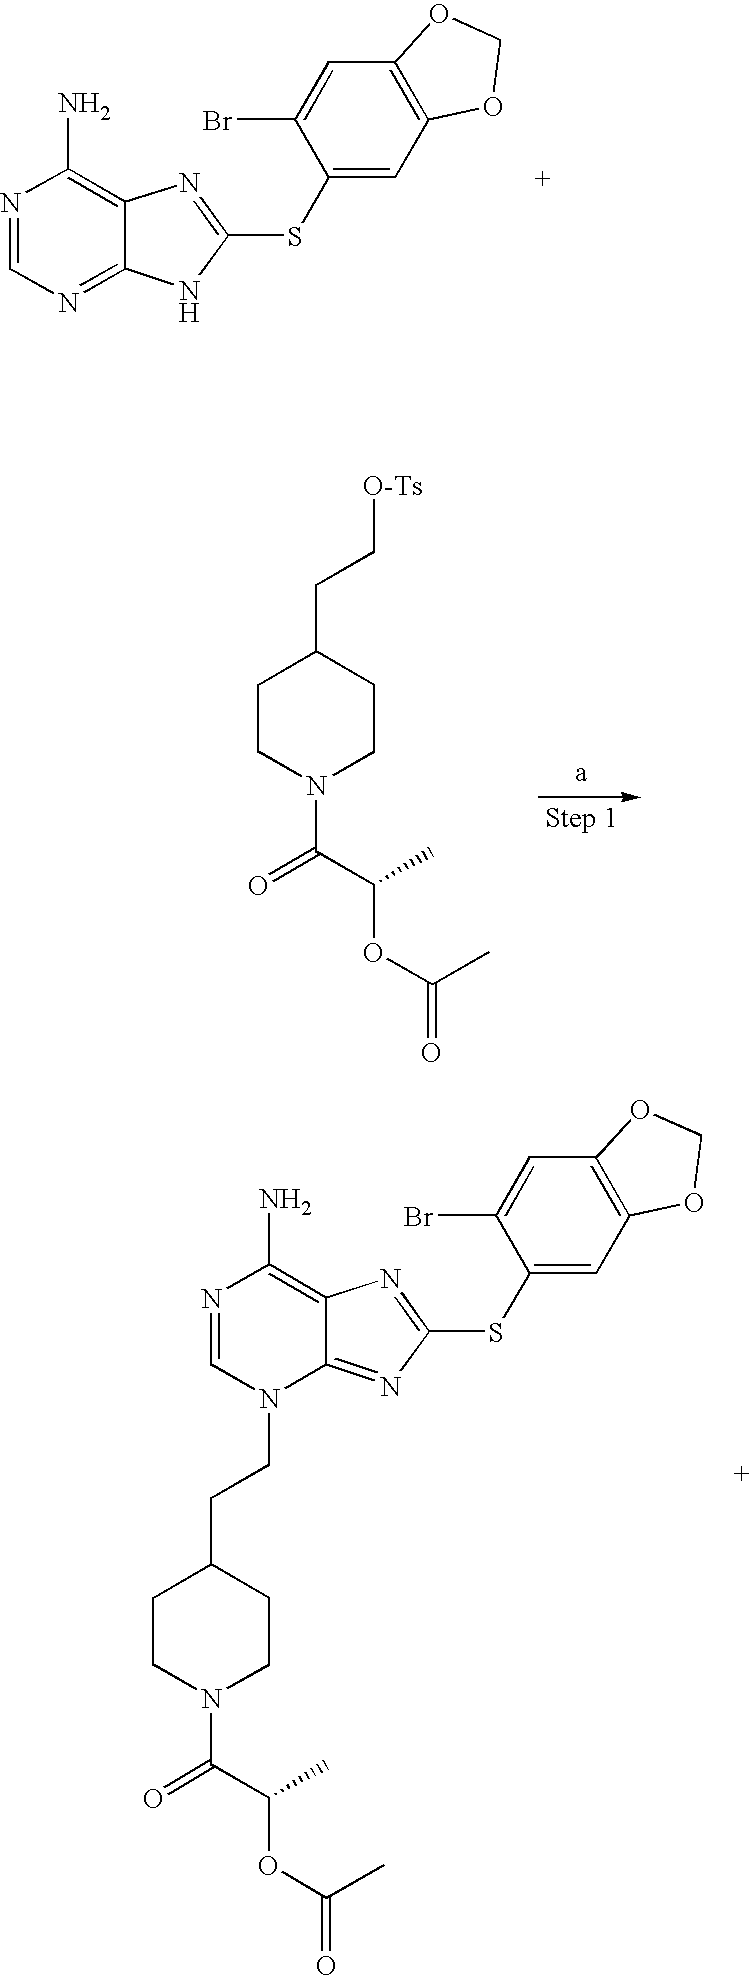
N1=CN=C2C(=C1N)N=C(SC1=CC3=C(C=C1Br)OCO3)N2.C1CN(C(=O)C(C)OC(C)=O)CCC1CC[O-Ts].C1CN(C(=O)C(C)OC(C)=O)CCC1CCN1C2=NC(SC3=CC4=C(C=C3Br)OCO4)=NC2=C(N)N=C1
